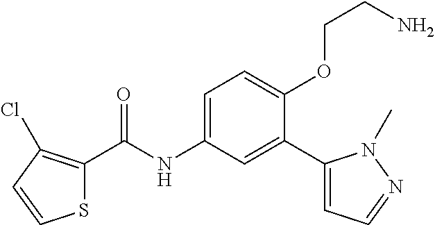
S1C(C(=O)NC2=CC=C(OCCN)C(C3=CC=NN3C)=C2)=C(Cl)C=C1
